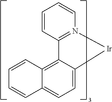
C1=CC2=C3C(=CC=C2C=C1)[Ir]N1=C3C=CC=C1
